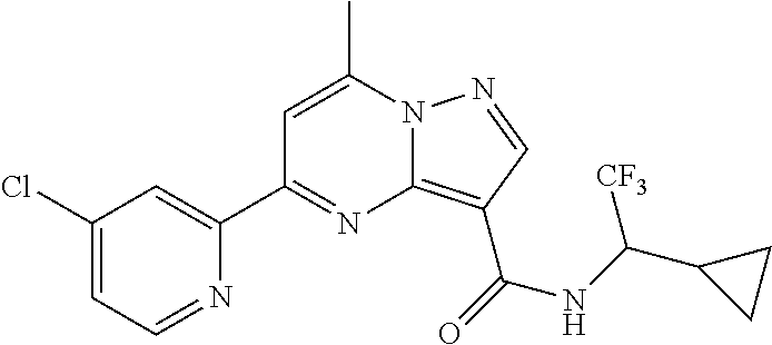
C1=C(C)N2C(=C(C(=O)NC(C3CC3)[CF3])C=N2)N=C1C1=CC(Cl)=CC=N1
